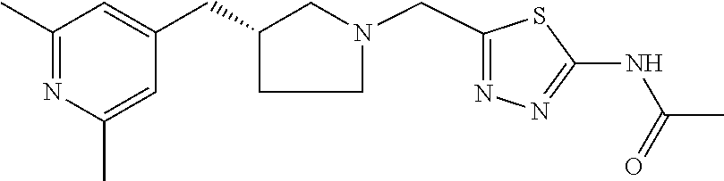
C1(C)=NC(C)=CC(CC2CN(CC3=NN=C(NC(C)=O)S3)CC2)=C1
